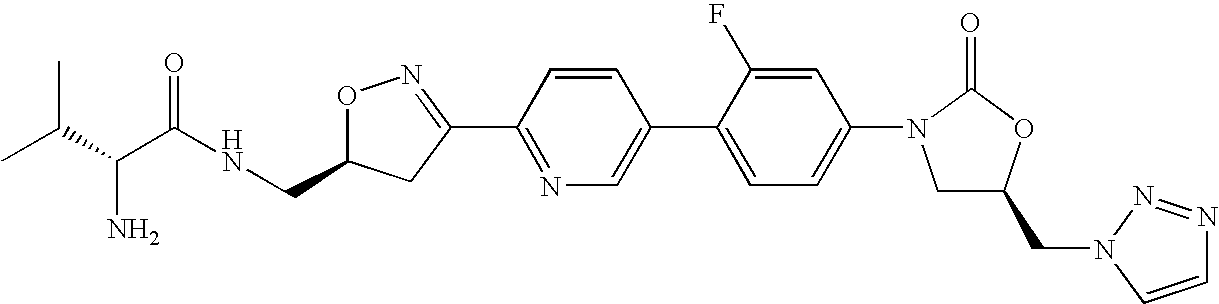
C(C1ON=C(C2=NC=C(C3=CC=C(N4CC(CN5C=CN=N5)OC4=O)C=C3F)C=C2)C1)NC(=O)C(C(C)C)N
